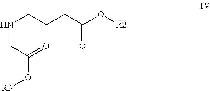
N(CCCC(O[R2])=O)CC(O[R3])=O
